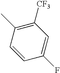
C1=CC(C)=C([CF3])C=C1F
